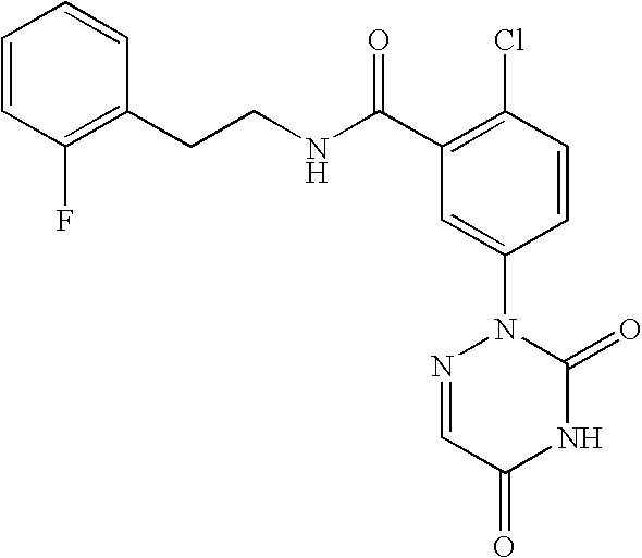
C1=CC(F)=C(CCNC(C2=C(Cl)C=CC(N3N=CC(=O)NC3=O)=C2)=O)C=C1
